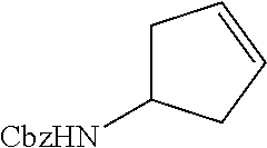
C1C([CbzHN])CC=C1
